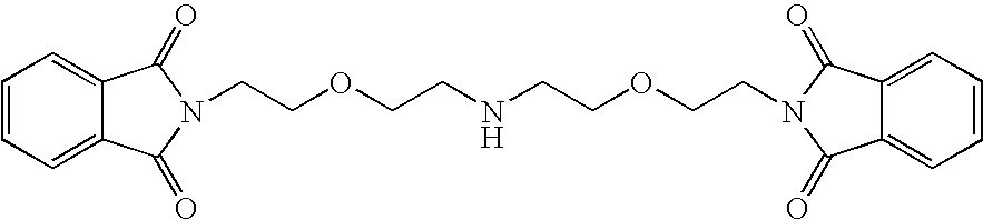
C1=CC=C2C(=C1)C(=O)N(CCOCCNCCOCCN1C(=O)C3=CC=CC=C3C1=O)C2=O
